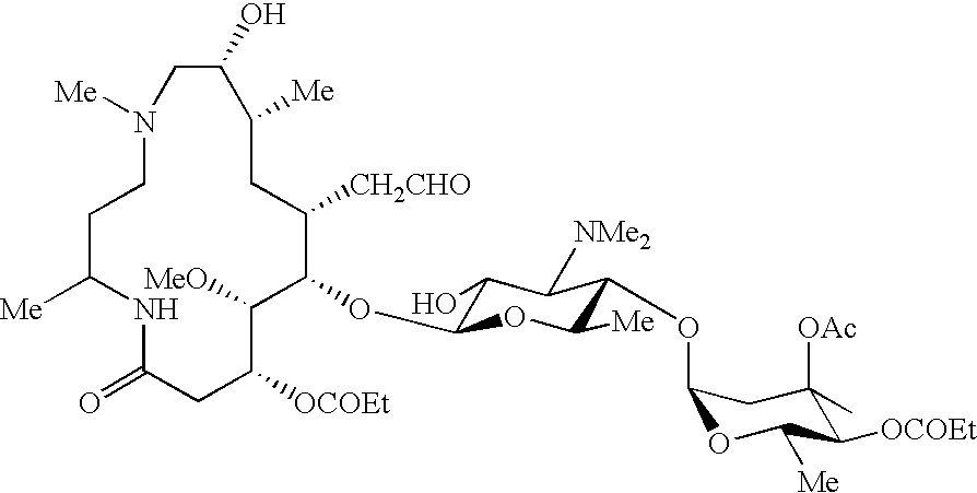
N1([Me])CCC([Me])NC(=O)CC([OCOEt])C([MeO])C(OC2C(O)C([NMe2])C(OC3OC([Me])C([OCOEt])C([OAc])(C)C3)C([Me])O2)C([CH2CHO])CC([Me])C(O)C1
